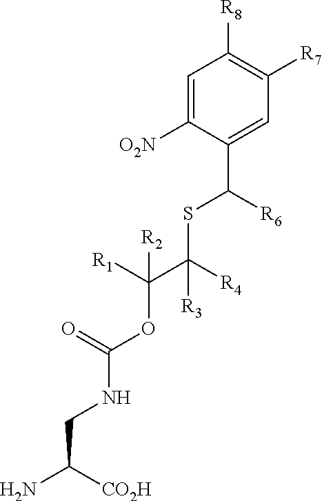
NC(CNC(OC(C(SC(C1=CC([R7])=C([R8])C=C1[O2N])[R6])([R4])[R3])([R1])[R2])=O)[CO2H]
